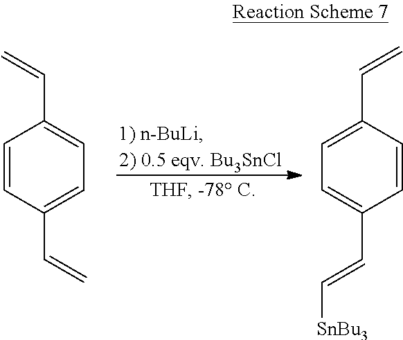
C1=CC(C=C)=CC=C1C=C.C1=C(C=C)C=CC(C=C[SnBu3])=C1
